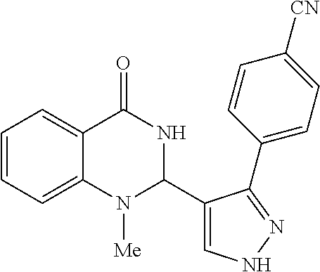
C1=CC=C2C(=C1)C(=O)NC(C1=CNN=C1C1=CC=C([CN])C=C1)N2[Me]
